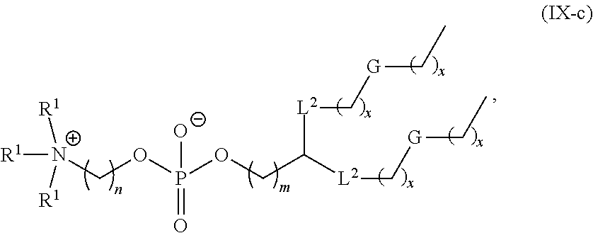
[R1][N+](COP(OCC([L2]C[G]CC)[L2]C[G]CC)(=O)[O-])([R1])[R1]
